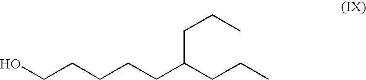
C(CCCCC(CCC)CCC)O
